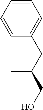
C1=CC=CC(CC(CO)C)=C1
